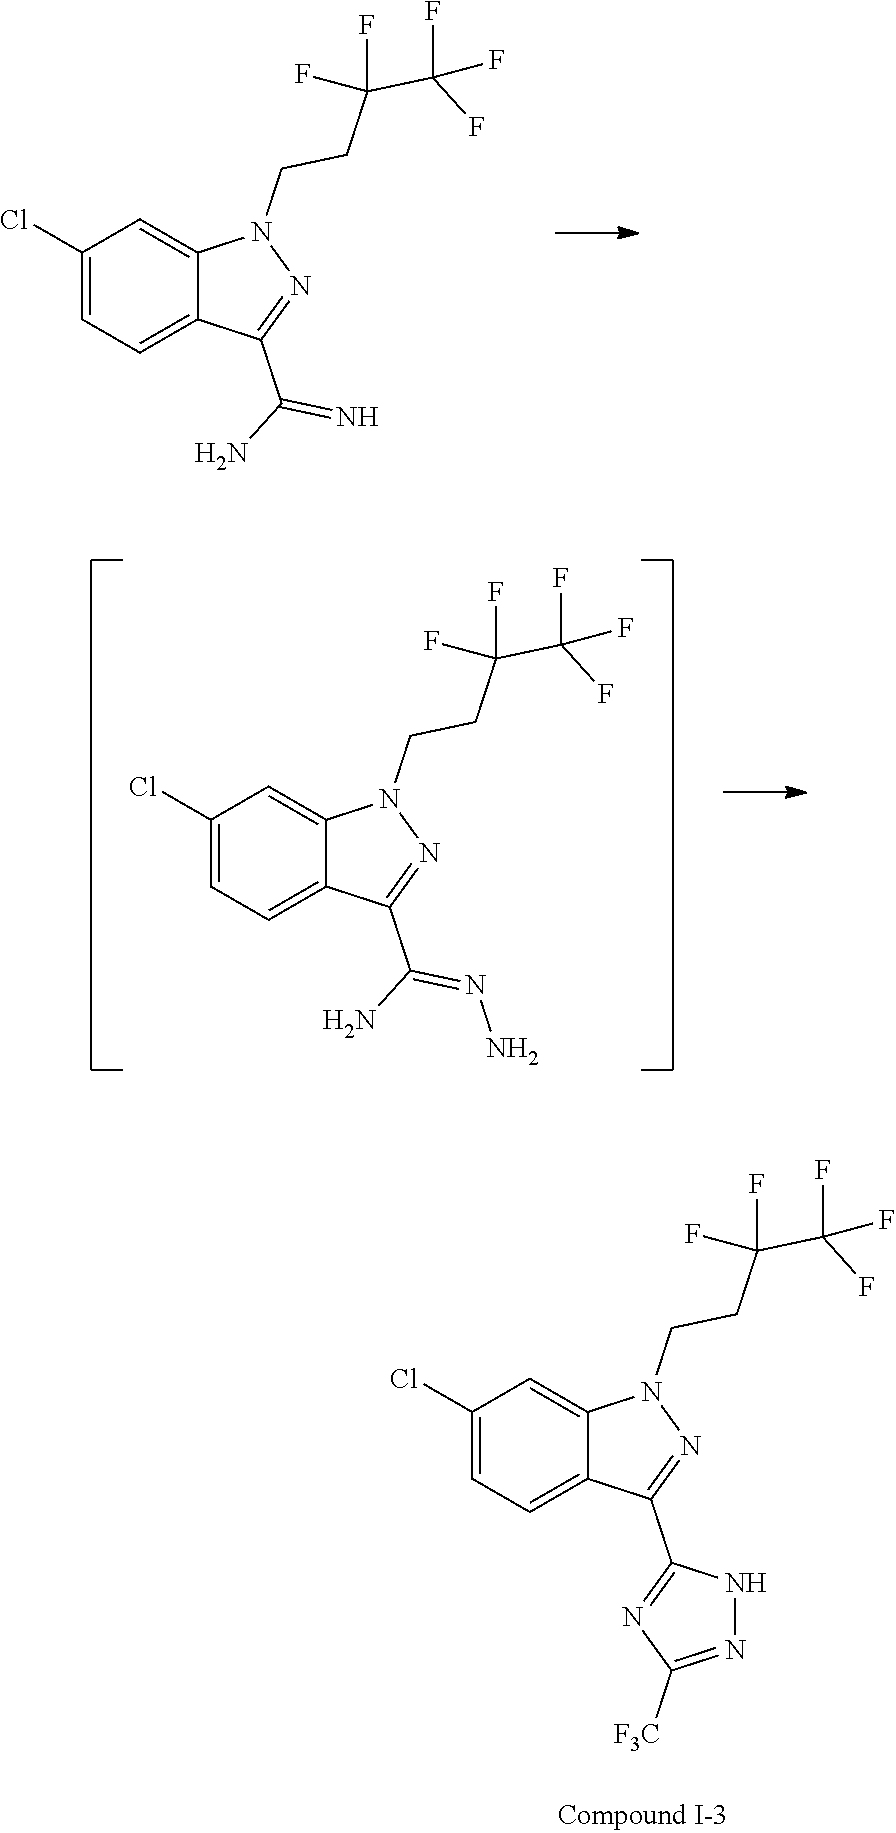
C1(Cl)=CC=C2C(=C1)N(CCC(C(F)(F)F)(F)F)N=C2C1=NC([F3C])=NN1.C1(Cl)=CC=C2C(=C1)N(CCC(C(F)(F)F)(F)F)N=C2C(N)=N.C1(Cl)=CC=C2C(=C1)N(CCC(C(F)(F)F)(F)F)N=C2C(N)=NN
